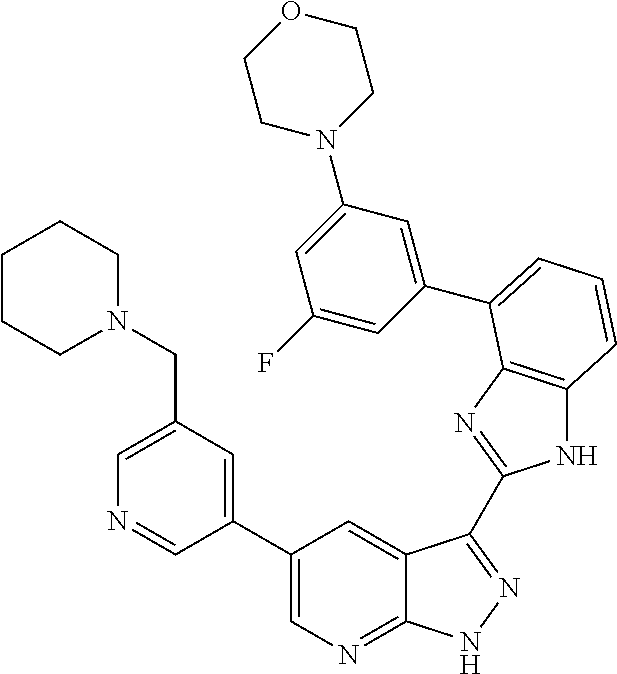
C1(C2=CN=C3C(=C2)C(C2=NC4=C(N2)C=CC=C4C2=CC(N4CCOCC4)=CC(F)=C2)=NN3)=CC(CN2CCCCC2)=CN=C1
